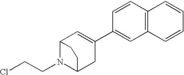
ClCCN1C2CC(C3=CC4=C(C=C3)C=CC=C4)=CC1CC2
